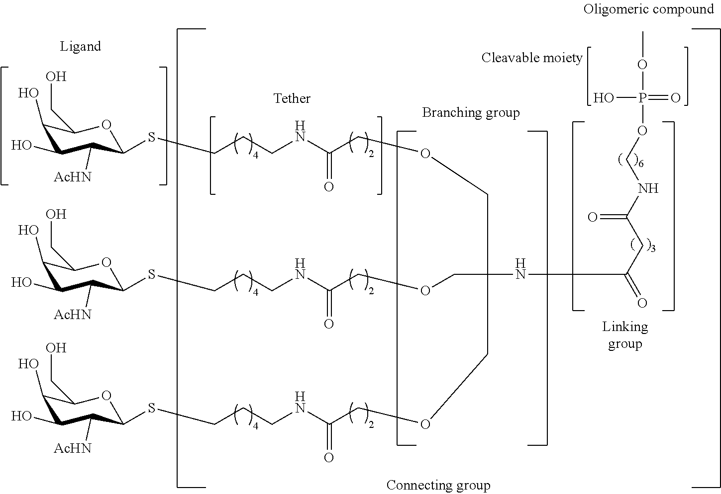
C1(O)C(O)C([AcHN])C(SCCCNC(COCC(COCC(NCCCSC2C([AcHN])C(O)C(O)C(CO)O2)=O)(COCC(NCCCSC2C([AcHN])C(O)C(O)C(CO)O2)=O)NC(CC(NCOP(O)(=O)OC)=O)=O)=O)OC1CO
